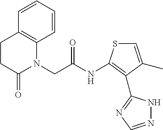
C1=CC2=C(C=C1)N(CC(=O)NC1=C(C3=NC=NN3)C(C)=CS1)C(=O)CC2
